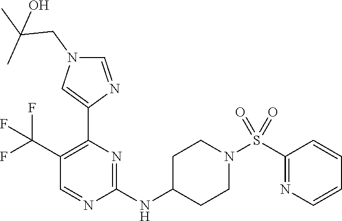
C1=NC(NC2CCN(S(C3=NC=CC=C3)(=O)=O)CC2)=NC(C2=CN(CC(C)(C)O)C=N2)=C1C(F)(F)F
